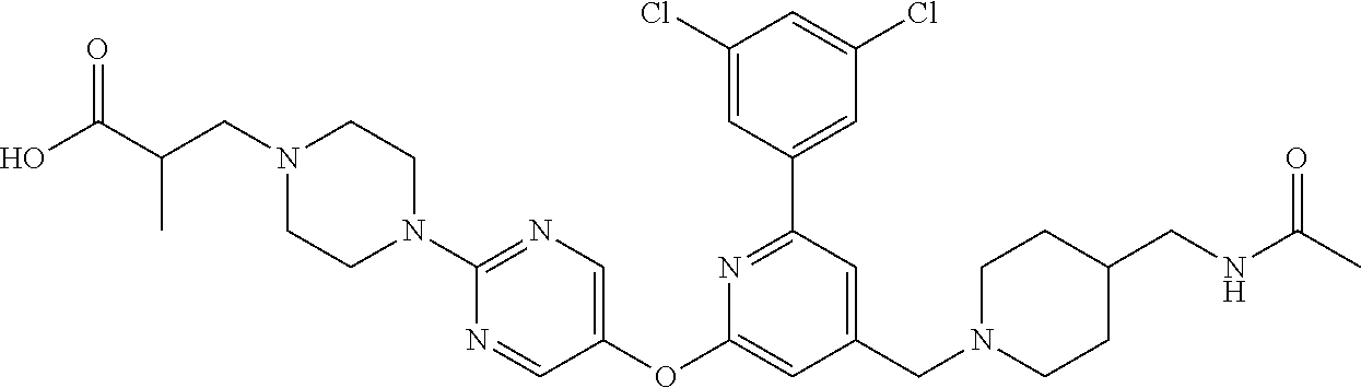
C1(Cl)=CC(C2=NC(OC3=CN=C(N4CCN(CC(C(O)=O)C)CC4)N=C3)=CC(CN3CCC(CNC(C)=O)CC3)=C2)=CC(Cl)=C1
